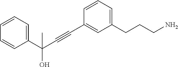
C1=CC=C(CCCN)C=C1C#CC(O)(C)C1=CC=CC=C1
